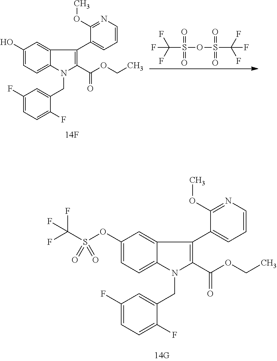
C1(OS(C(F)(F)F)(=O)=O)=CC=C2C(=C1)C(C1=CC=CN=C1OC)=C(C(OCC)=O)N2CC1=CC(F)=CC=C1F.C1(O)=CC=C2C(=C1)C(C1=CC=CN=C1OC)=C(C(OCC)=O)N2CC1=CC(F)=CC=C1F.C(S(OS(C(F)(F)F)(=O)=O)(=O)=O)(F)(F)F
